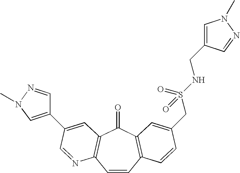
C1=CC2=C(C(=O)C3=C1N=CC(C1=CN(C)N=C1)=C3)C=C(CS(NCC1=CN(C)N=C1)(=O)=O)C=C2
